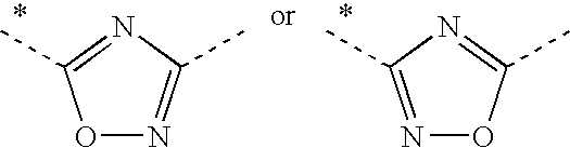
N1=C(C)N=C(C)O1.O1N=C(C)N=C1C
